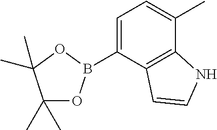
C1(C)(C)OB(C2=CC=C(C)C3=C2C=CN3)OC1(C)C
